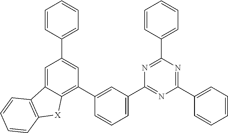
C1=C(C2=NC(C3=CC=CC=C3)=NC(C3=CC=CC=C3)=N2)C=C(C2=C3C(=CC(C4=CC=CC=C4)=C2)C2=C([X]3)C=CC=C2)C=C1
